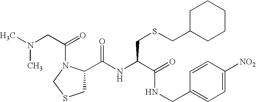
C1(C(NC(C(=O)NCC2=CC=C([NO2])C=C2)CSCC2CCCCC2)=O)CSCN1C(CN(C)C)=O
